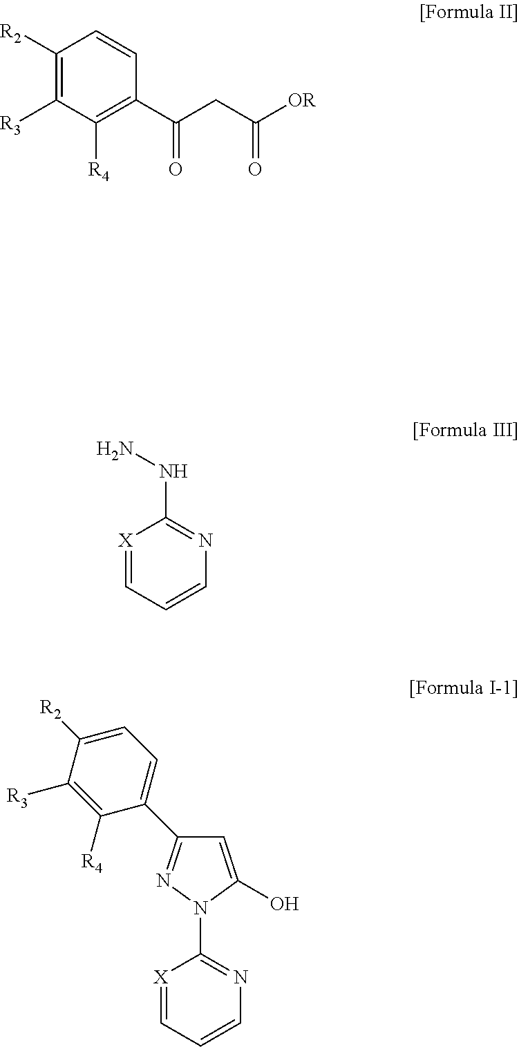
C1([R2])=C([R3])C([R4])=C(C(CC([OR])=O)=O)C=C1.[X]1=CC=CN=C1NN.[X]1=CC=CN=C1N1C(O)=CC(C2=CC=C([R2])C([R3])=C2[R4])=N1
